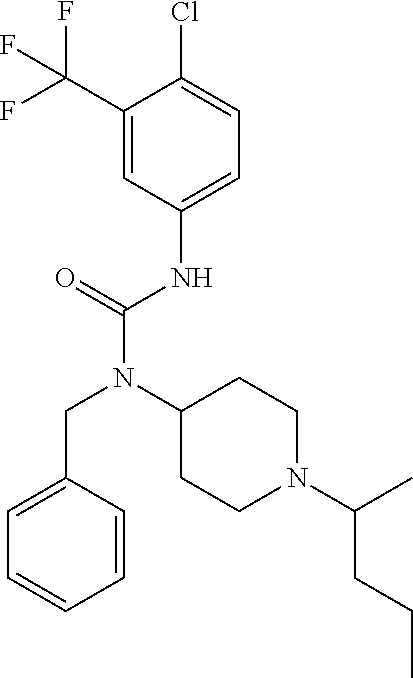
C1=C(CN(C(NC2=CC=C(Cl)C(C(F)(F)F)=C2)=O)C2CCN(C(CCC)C)CC2)C=CC=C1
